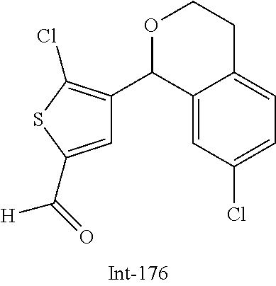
C1=C(C(=O)[H])SC(Cl)=C1C1C2=CC(Cl)=CC=C2CCO1
